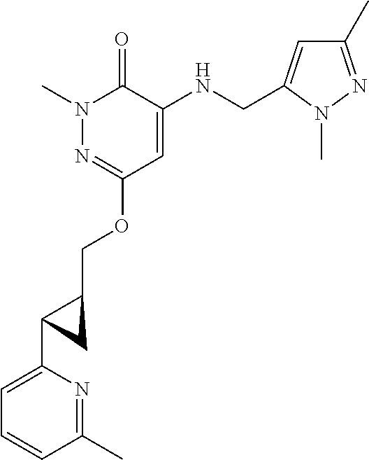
N1(C)N=C(OCC2C(C3=CC=CC(C)=N3)C2)C=C(NCC2=CC(C)=NN2C)C1=O
